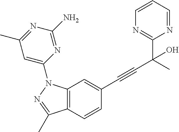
C12=C(C=CC(C#CC(C3=NC=CC=N3)(C)O)=C1)C(C)=NN2C1=CC(C)=NC(N)=N1
